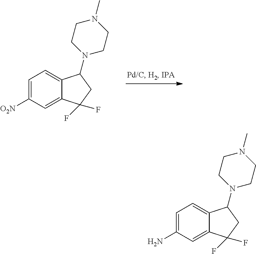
C12=CC([O2N])=CC=C1C(N1CCN(C)CC1)CC2(F)F.C12=CC(N)=CC=C1C(N1CCN(C)CC1)CC2(F)F
